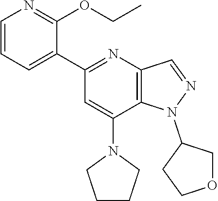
N1(C2COCC2)N=CC2=C1C(N1CCCC1)=CC(C1=CC=CN=C1OCC)=N2
